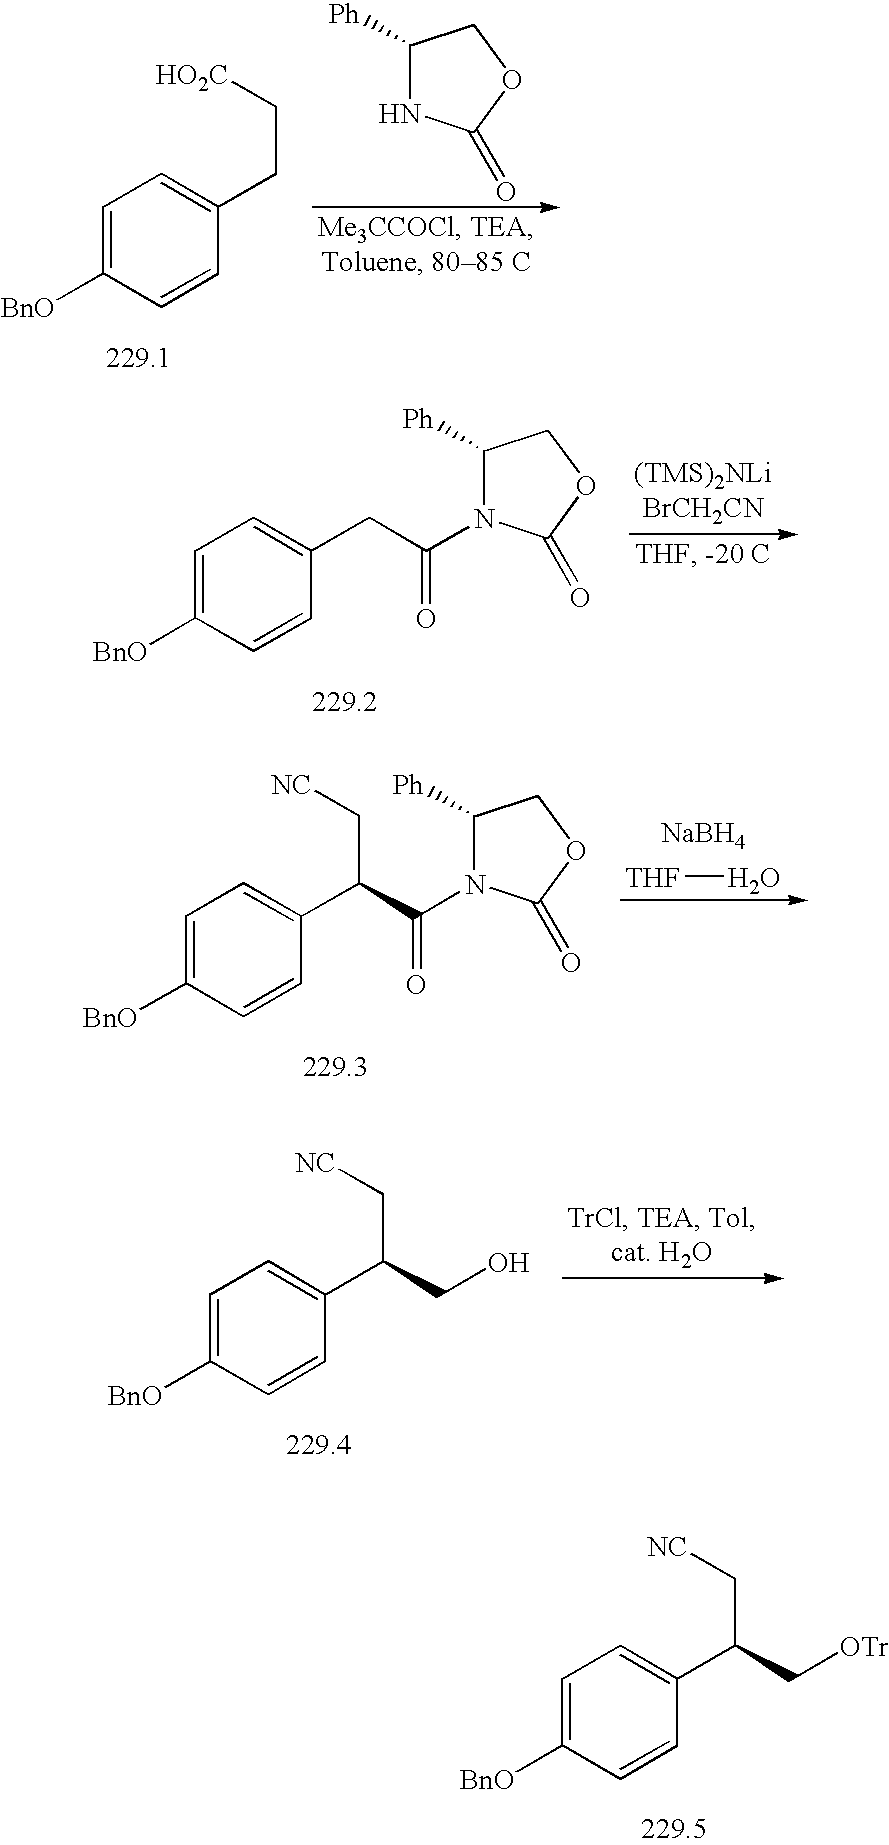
C1=C([BnO])C=CC(CC[HO2C])=C1.C1([Ph])NC(=O)OC1.C1([Ph])N(C(CC2=CC=C([BnO])C=C2)=O)C(=O)OC1.[NaBH4].[THF]O.C1([Ph])N(C(C(C2=CC=C([BnO])C=C2)C[NC])=O)C(=O)OC1.C(C(C1=CC=C([BnO])C=C1)C[NC])O.C(C(C1=CC=C([BnO])C=C1)C[NC])[OTr]
